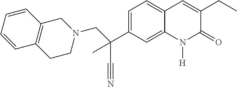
C1(C(C#N)(C)CN2CCC3=C(C=CC=C3)C2)=CC=C2C(=C1)N([H])C(=O)C(CC)=C2
